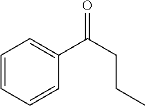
C1=CC=CC(C(CCC)=O)=C1
